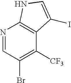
N1=CC(Br)=C([CF3])C2=C1NC=C2I
